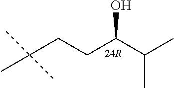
C(CCC(C(C)C)O)(C)(C)C
